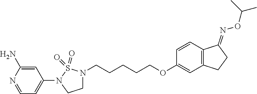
C1(N2CCN(CCCCCOC3=CC4=C(C=C3)C(=NOC(C)C)CC4)S2(=O)=O)=CC=NC(N)=C1
